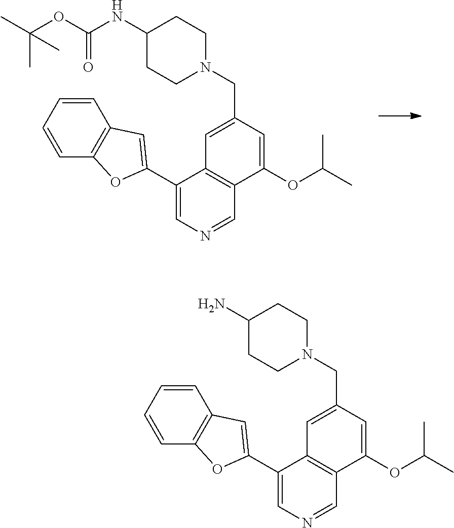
C1(C2=CC3=C(C=CC=C3)O2)=CN=CC2=C1C=C(CN1CCC(NC(OC(C)(C)C)=O)CC1)C=C2OC(C)C.C1(C2=CC3=C(C=CC=C3)O2)=CN=CC2=C1C=C(CN1CCC(N)CC1)C=C2OC(C)C
